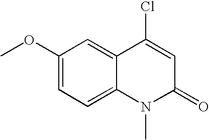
C1(OC)=CC=C2C(=C1)C(Cl)=CC(=O)N2C
